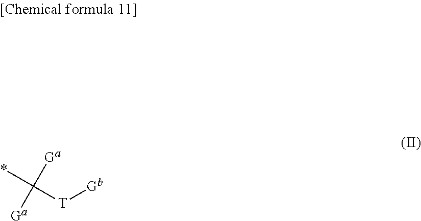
[T]([Gb])C([Ga])([Ga])*
